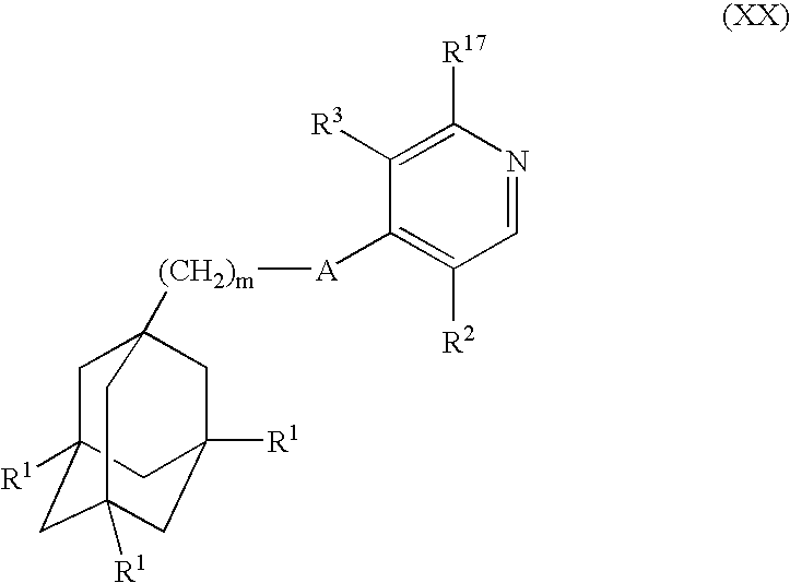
C1C2([R1])CC3([R1])CC([R1])(CC1([(CH2)m][A]C1=C([R2])C=NC([R17])=C1[R3])C3)C2
